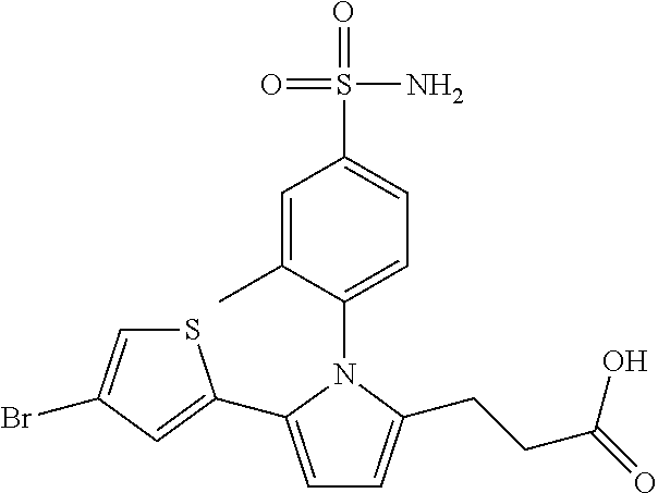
C1=C(C)C(N2C(C3=CC(Br)=CS3)=CC=C2CCC(=O)O)=CC=C1S(=O)(N)=O
